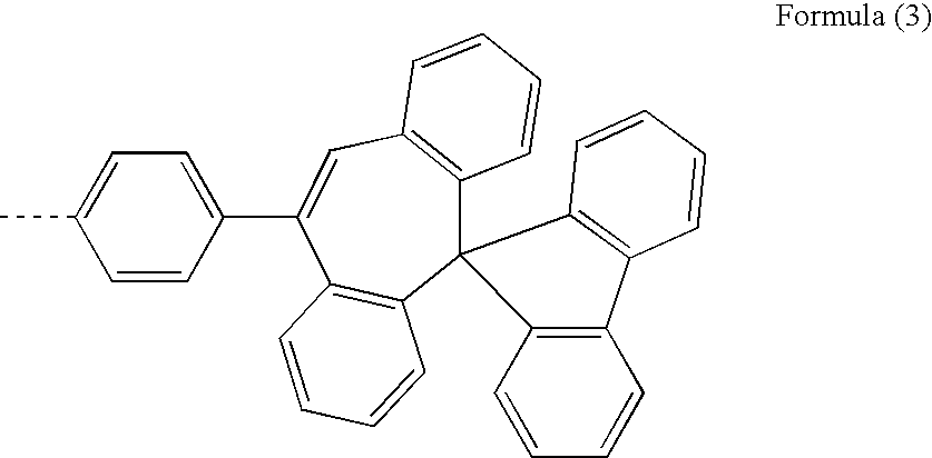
CC1=CC=C(C2=CC3=C(C=CC=C3)C3(C4=C2C=CC=C4)C2=C(C=CC=C2)C2=C3C=CC=C2)C=C1
